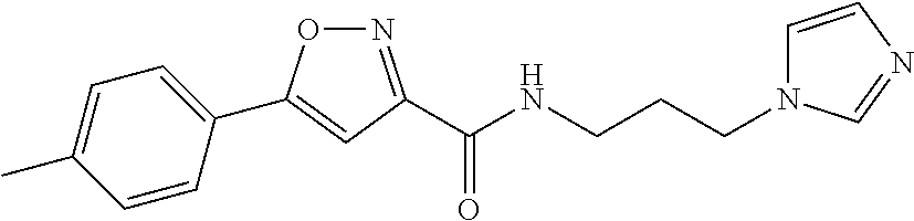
C1(C2=CC(C(NCCCN3C=CN=C3)=O)=NO2)=CC=C(C)C=C1
